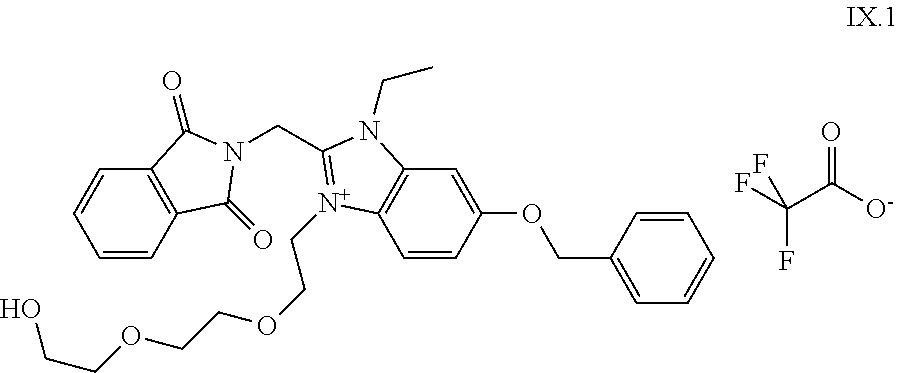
C1=CC2=C(C=C1)C(=O)N(CC1=[N+](CCOCCOCCO)C3=C(C=C(OCC4=CC=CC=C4)C=C3)N1CC)C2=O.FC(C([O-])=O)(F)F
